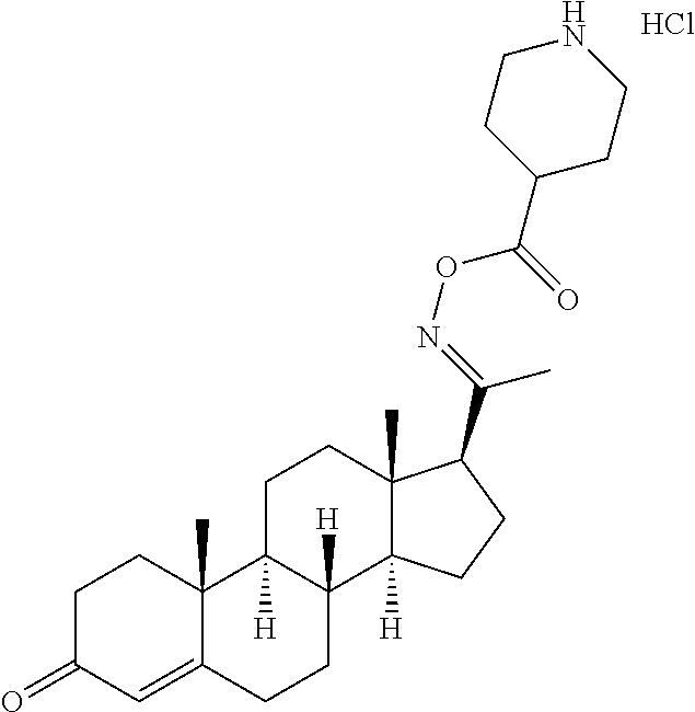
C1C(=O)C=C2C(C)(C1)C1([H])C([H])(CC2)C2([H])C(C)(CC1)C(C(=NOC(=O)C1CCNCC1)C)CC2.Cl
